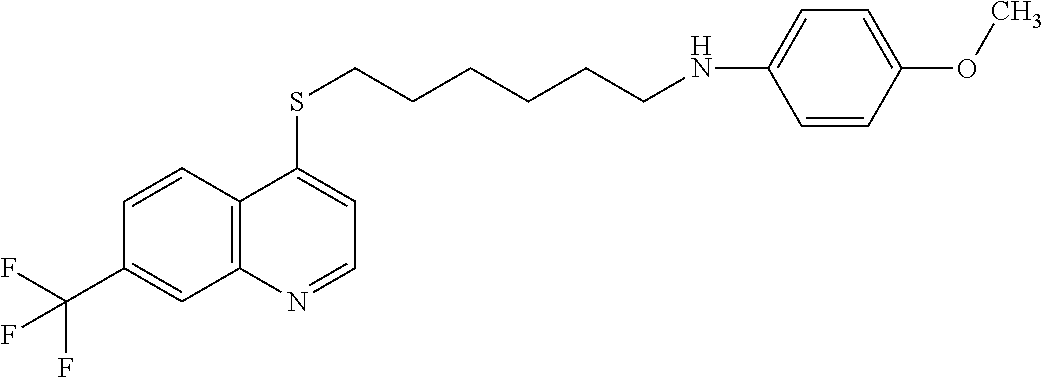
C12=C(C=CC(C(F)(F)F)=C1)C(SCCCCCCNC1=CC=C(OC)C=C1)=CC=N2
